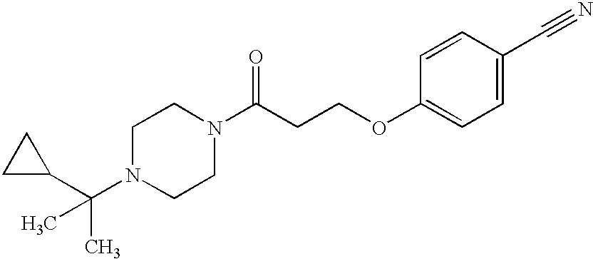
C1N(C(C2CC2)(C)C)CCN(C(CCOC2=CC=C(C#N)C=C2)=O)C1
